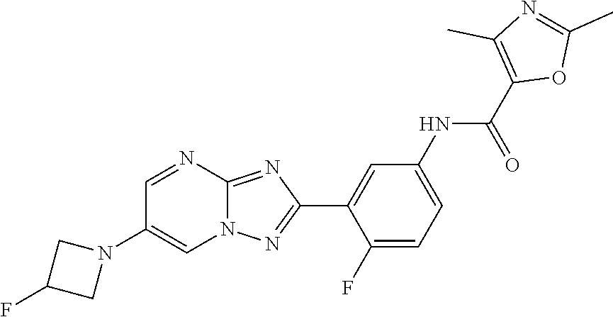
C1(F)=CC=C(NC(C2=C(C)N=C(C)O2)=O)C=C1C1=NN2C(=N1)N=CC(N1CC(F)C1)=C2
